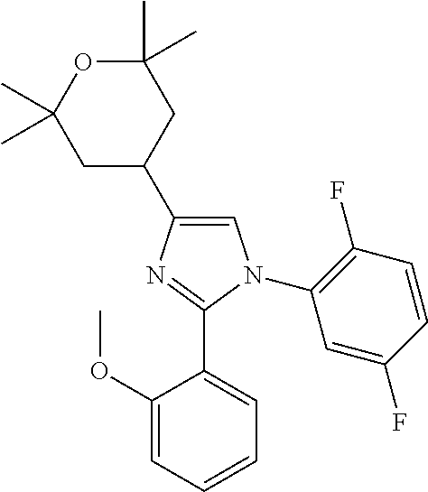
C1(C)(C)OC(C)(C)CC(C2=CN(C3=C(F)C=CC(F)=C3)C(C3=CC=CC=C3OC)=N2)C1
